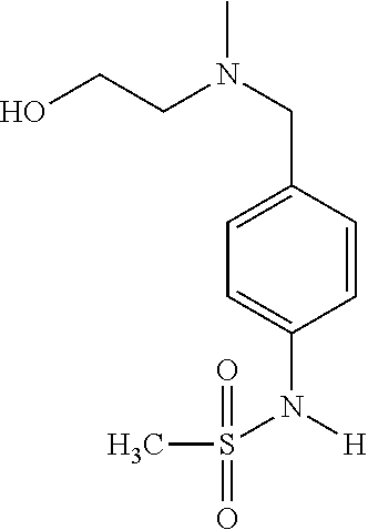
OCCN(CC1=CC=C(N([H])S(C)(=O)=O)C=C1)C
